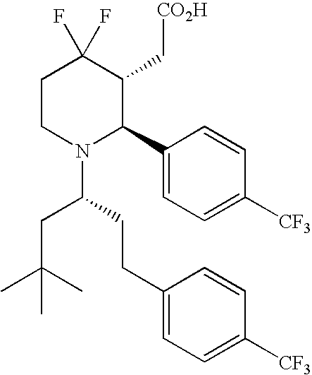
C1CN(C(CCC2=CC=C([CF3])C=C2)CC(C)(C)C)C(C2=CC=C([CF3])C=C2)C(C[CO2H])C1(F)F
